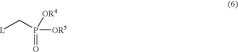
P([OR5])(C[L])([OR4])=O
